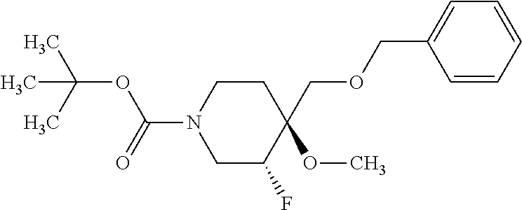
C(C1(OC)CCN(C(=O)OC(C)(C)C)CC1F)OCC1=CC=CC=C1
